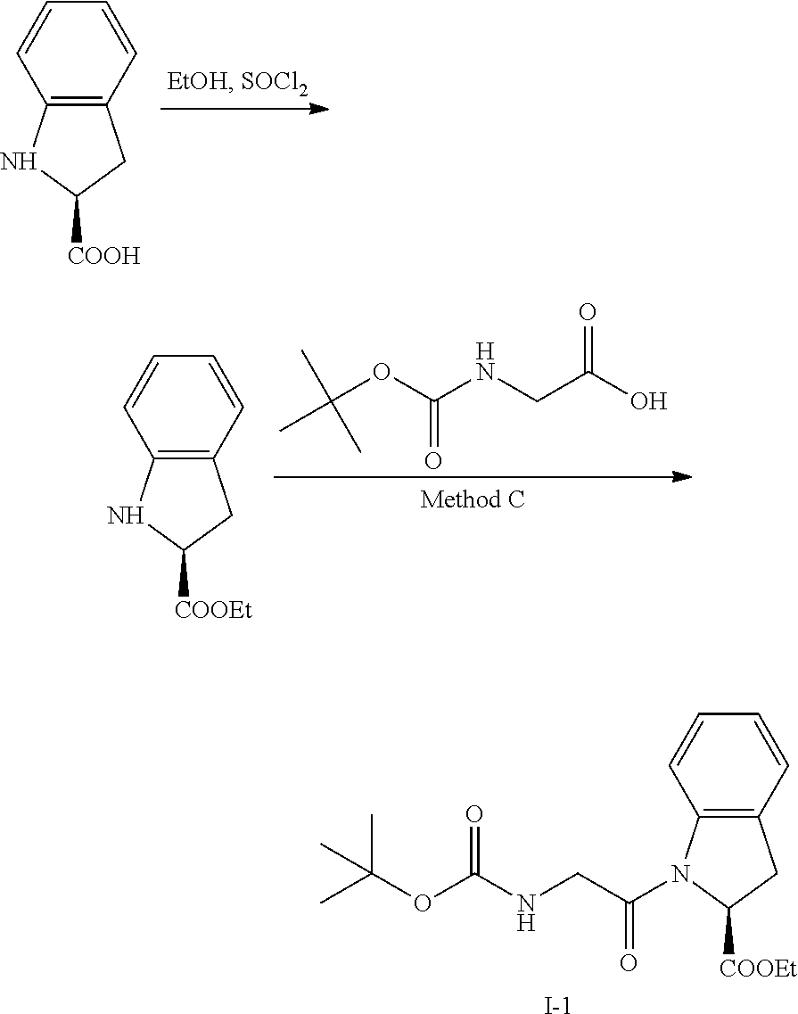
C1=CC2=C(C=C1)N(C(CNC(OC(C)(C)C)=O)=O)C([COOEt])C2.[I-].C1=CC2=C(C=C1)NC([COOH])C2.CC(OC(NCC(O)=O)=O)(C)C.C1=CC2=C(C=C1)NC([COOEt])C2
